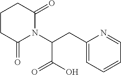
C1(CC(N2C(=O)CCCC2=O)C(O)=O)=CC=CC=N1
